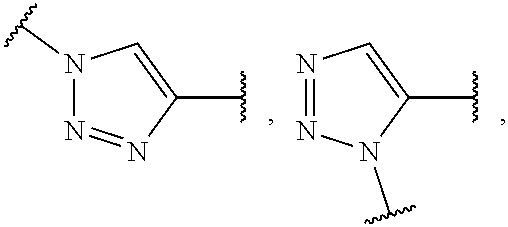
N1(C)N=NC(C)=C1.N1=NN(C)C(C)=C1
